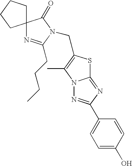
C12(N=C(CCCC)N(CC3=C(C)N4C(=NC(C5=CC=C(O)C=C5)=N4)S3)C1=O)CCCC2
